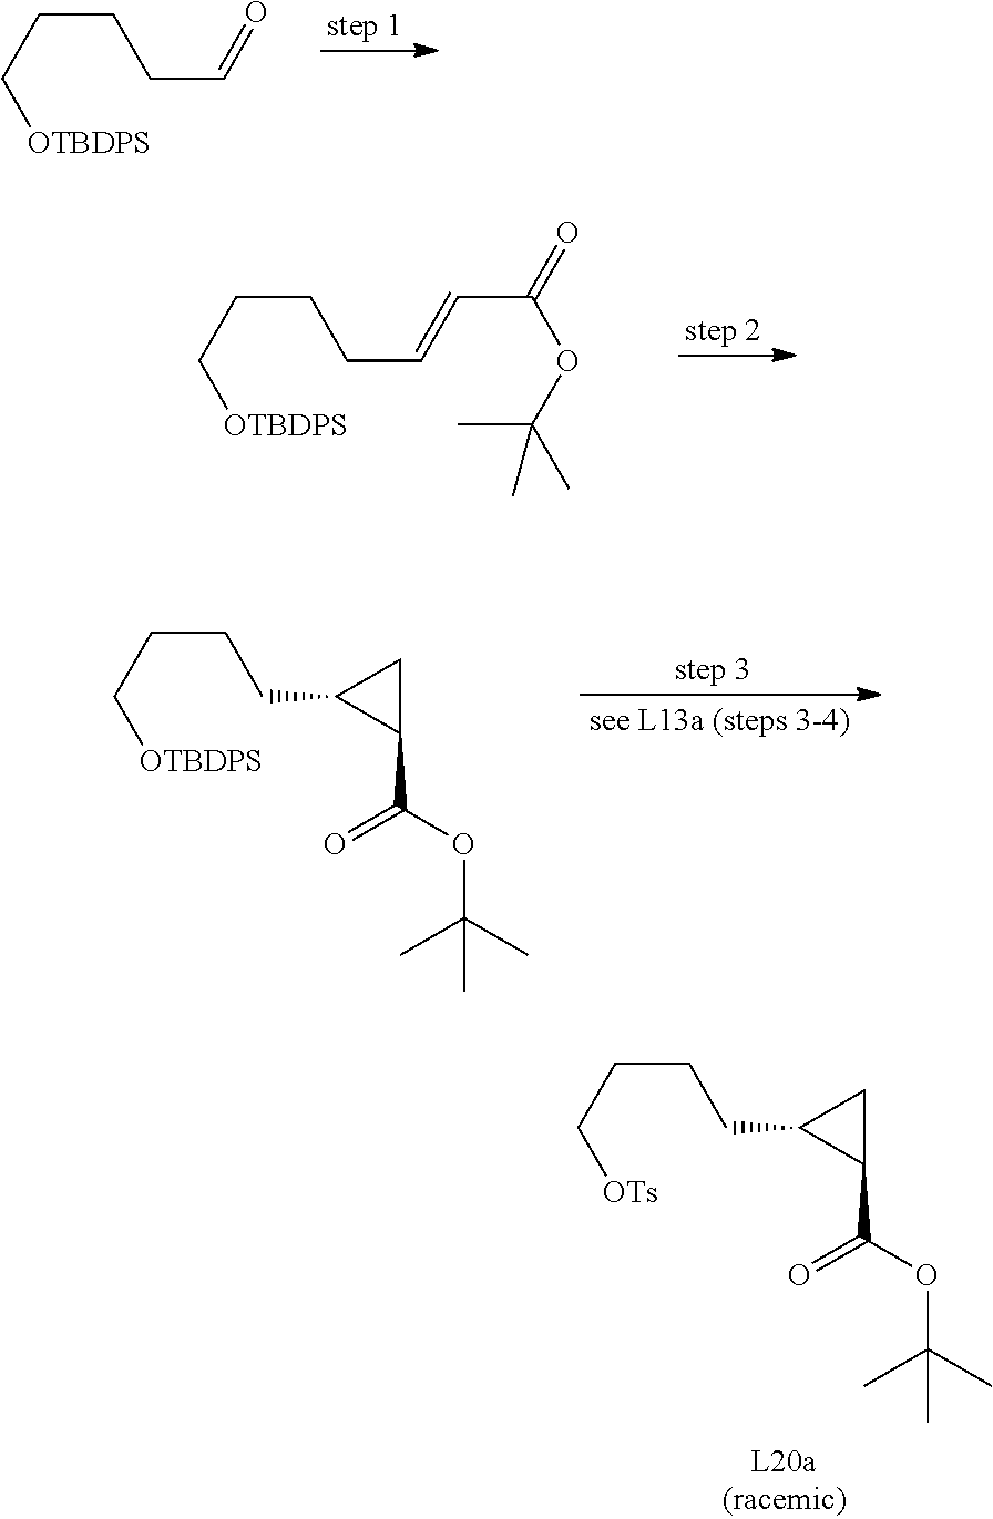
[OTBDPS]CCCCC=O.[OTBDPS]CCCCC=CC(=O)OC(C)(C)C.[OTBDPS]CCCCC1C(C(=O)OC(C)(C)C)C1.[OTs]CCCCC1C(C(=O)OC(C)(C)C)C1
